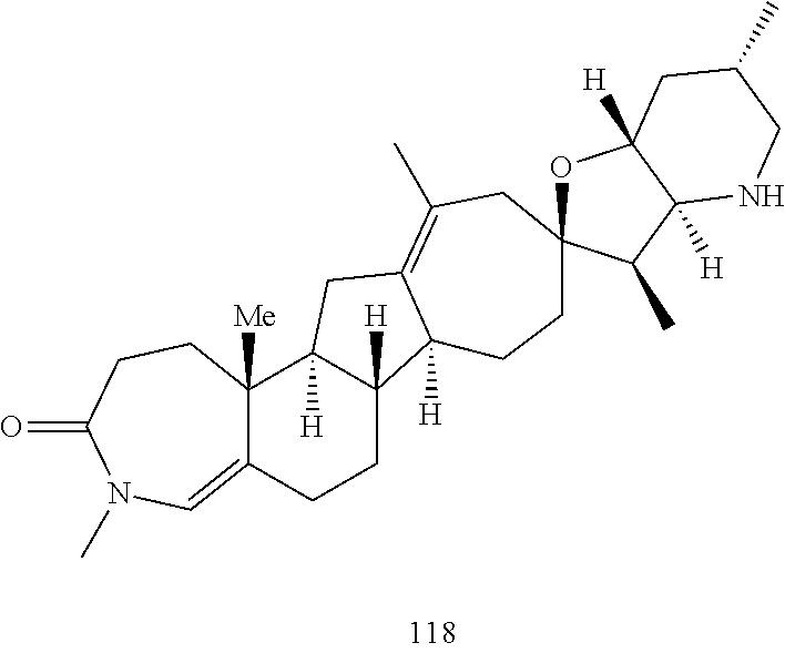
C12=CN(C)C(=O)CCC1([Me])C1([H])C([H])(CC2)C2([H])C(=C(C)CC3(CC2)OC2([H])C([H])(C3C)NCC(C)C2)C1
